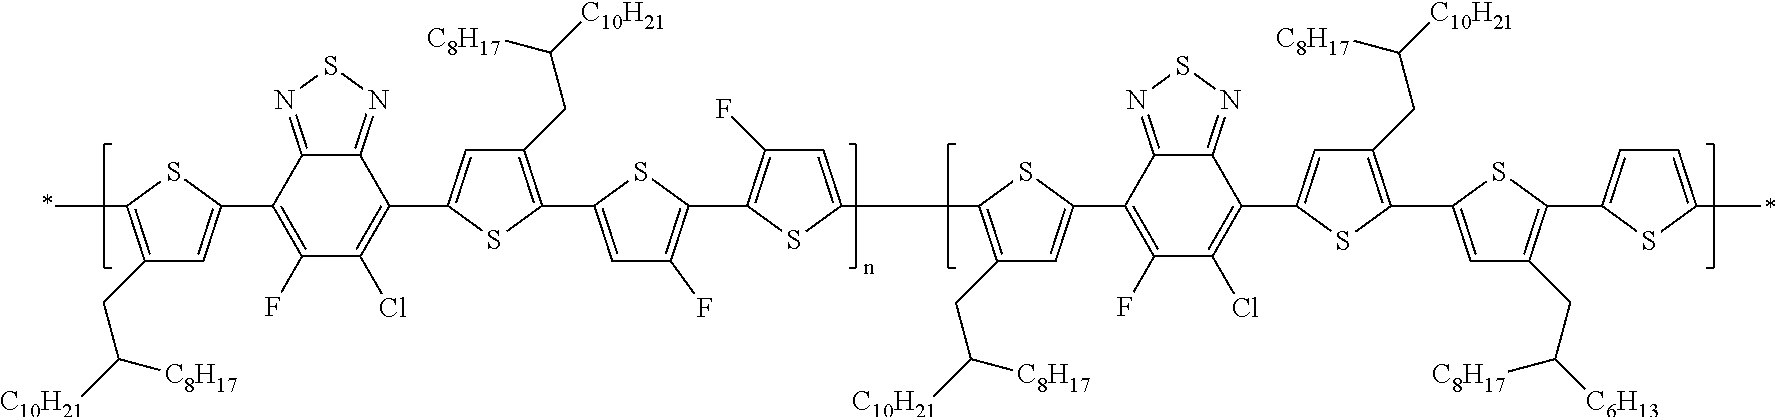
C1(F)=C(C2=CC(CC([C8H17])[C10H21])=C(C)S2)C2=NSN=C2C(C2=CC(CC([C8H17])[C10H21])=C(C3=CC(F)=C(C4=C(F)C=C(C5=C(CC([C8H17])[C10H21])C=C(C6=C(F)C(Cl)=C(C7=CC(CC([C8H17])[C10H21])=C(C8=CC(CC([C8H17])[C6H13])=C(C9=CC=C(C)S9)S8)S7)C7=NSN=C76)S5)S4)S3)S2)=C1Cl
